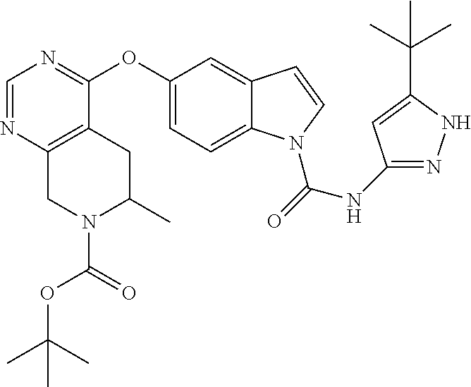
C1=NC2=C(C(OC3=CC=C4C(=C3)C=CN4C(=O)NC3=NNC(C(C)(C)C)=C3)=N1)CC(C)N(C(=O)OC(C)(C)C)C2
